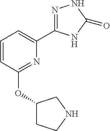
C1=CC(OC2CCNC2)=NC(C2=NNC(=O)N2)=C1
